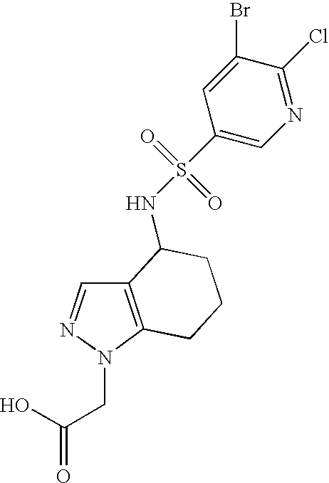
C12=C(N(CC(=O)O)N=C1)CCCC2NS(=O)(=O)C1=CN=C(Cl)C(Br)=C1
